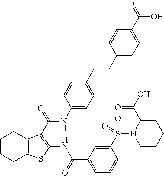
C1(CCC2=CC=C(NC(=O)C3=C(NC(C4=CC=CC(S(N5C(C(O)=O)CCCC5)(=O)=O)=C4)=O)SC4=C3CCCC4)C=C2)=CC=C(C(=O)O)C=C1
